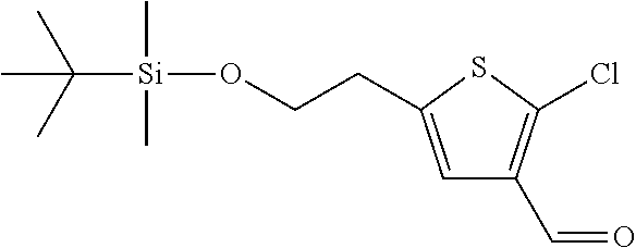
C1=C(CCO[Si](C(C)(C)C)(C)C)SC(Cl)=C1C=O
